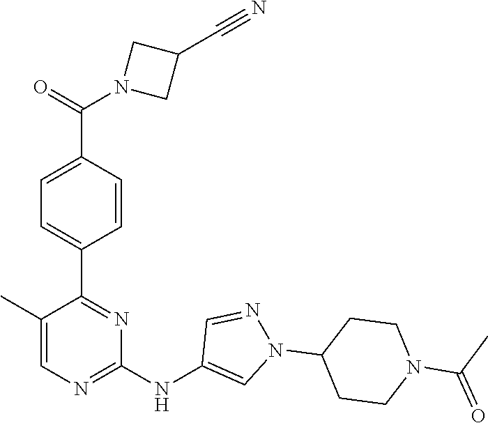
C1(C2=NC(NC3=CN(C4CCN(C(=O)C)CC4)N=C3)=NC=C2C)=CC=C(C(N2CC(C#N)C2)=O)C=C1
